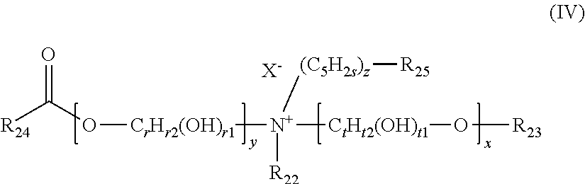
[R24]C(O[CrHr2(OH)r1][N+]([CtHt2(OH)t1]O[R23])([R22])[(C5H2s)z][R25])=O.[X-]
